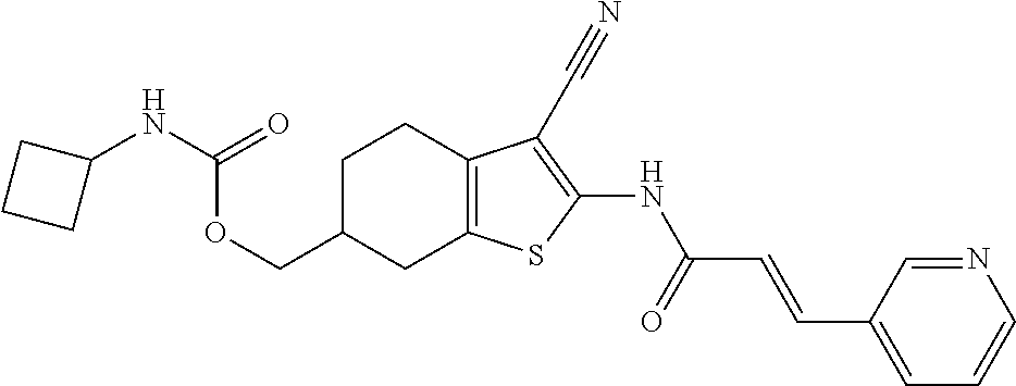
O(CC1CC2=C(CC1)C(C#N)=C(NC(C=CC1=CC=CN=C1)=O)S2)C(=O)NC1CCC1
